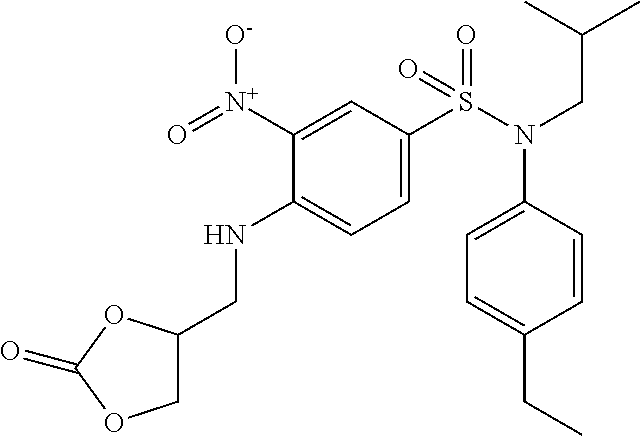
C1=C(S(=O)(N(C2=CC=C(CC)C=C2)CC(C)C)=O)C=C([N+](=O)[O-])C(NCC2COC(=O)O2)=C1
